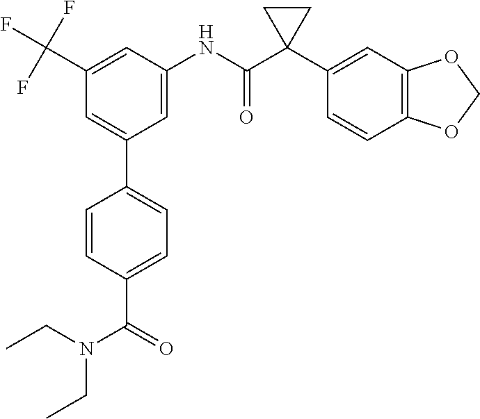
C1=C(NC(C2(C3=CC4=C(C=C3)OCO4)CC2)=O)C=C(C(F)(F)F)C=C1C1=CC=C(C(N(CC)CC)=O)C=C1
